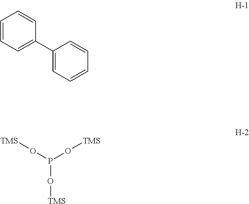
C1=CC=C(C2=CC=CC=C2)C=C1.[TMS]OP(O[TMS])O[TMS]
